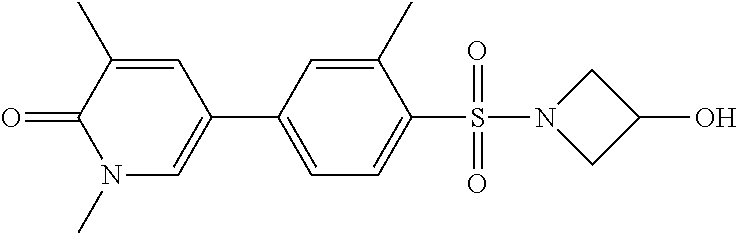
C1=C(C2=CN(C)C(=O)C(C)=C2)C=C(C)C(S(N2CC(O)C2)(=O)=O)=C1
